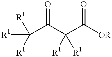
C(C(C(C([OR])=O)([R1])[R1])=O)([R1])([R1])[R1]
